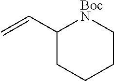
C(C1[BocN]CCCC1)=C
